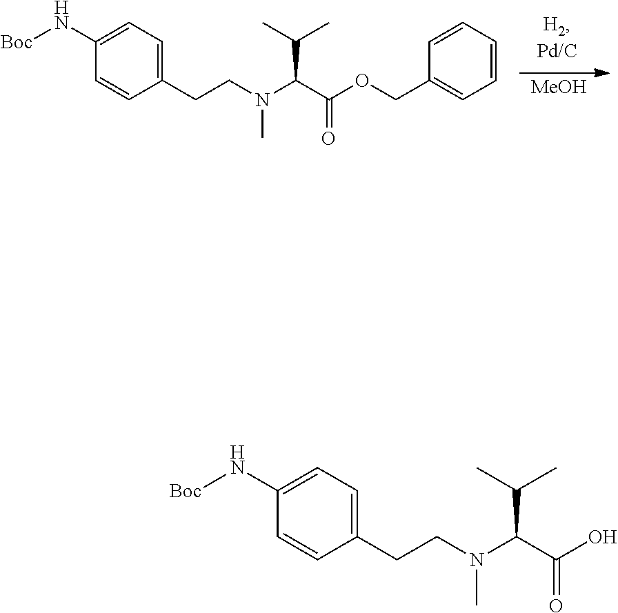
C1(N[Boc])=CC=C(CCN(C(C(OCC2=CC=CC=C2)=O)C(C)C)C)C=C1.[MeOH].C1(N[Boc])=CC=C(CCN(C(C(O)=O)C(C)C)C)C=C1
